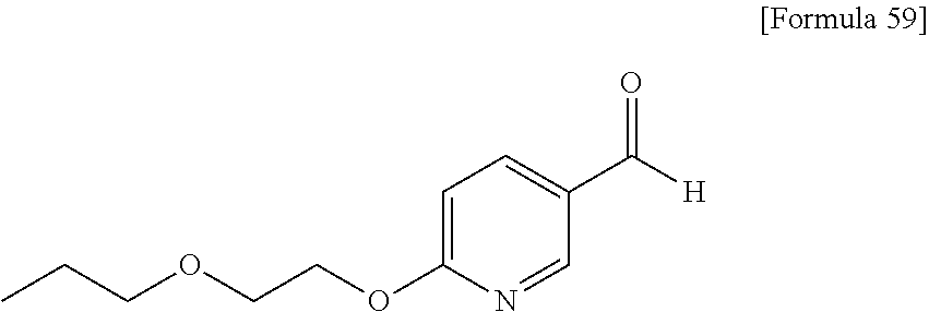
C1=C(OCCOCCC)N=CC(C([H])=O)=C1
